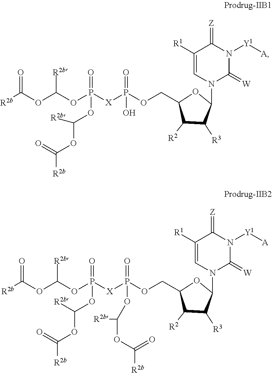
[R2b]C(OC(OP([X]P(OCC1C([R2])C([R3])C(N2C(=[W])N([Y1][A])C(=[Z])C([R1])=C2)O1)(O)=O)(=O)OC([R2b])OC([R2b])=O)[R2b])=O.[R2b]C(OC(OP([X]P(OCC1C([R2])C([R3])C(N2C(=[W])N([Y1][A])C(=[Z])C([R1])=C2)O1)(OC([R2b])OC([R2b])=O)=O)(=O)OC(OC([R2b])=O)[R2b])[R2b])=O
